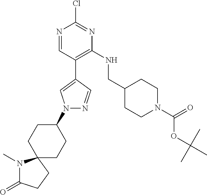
N1=CC(C2=CN(C3CCC4(CC3)N(C)C(=O)CC4)N=C2)=C(NCC2CCN(C(OC(C)(C)C)=O)CC2)N=C1Cl
